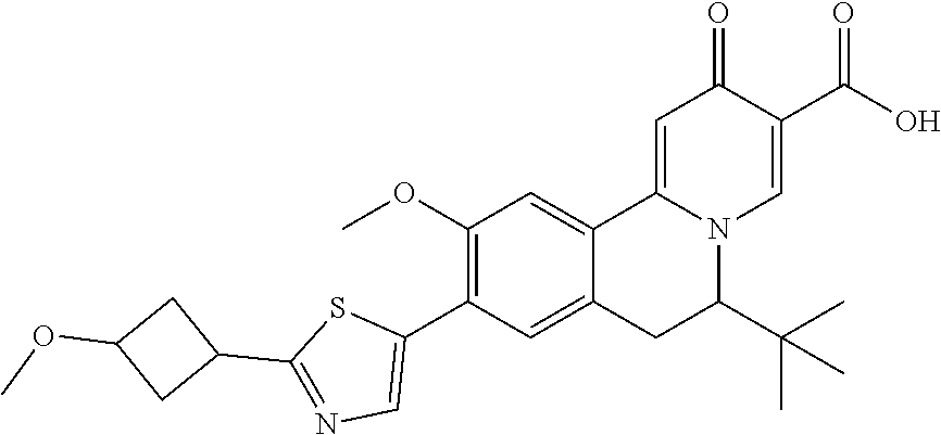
O(C)C1CC(C2=NC=C(C3=C(OC)C=C4C5=CC(=O)C(C(=O)O)=CN5C(C(C)(C)C)CC4=C3)S2)C1
